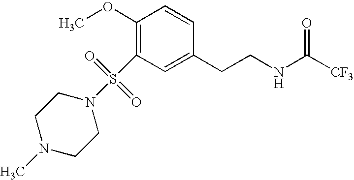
C1(OC)=C(S(N2CCN(C)CC2)(=O)=O)C=C(CCNC([CF3])=O)C=C1
